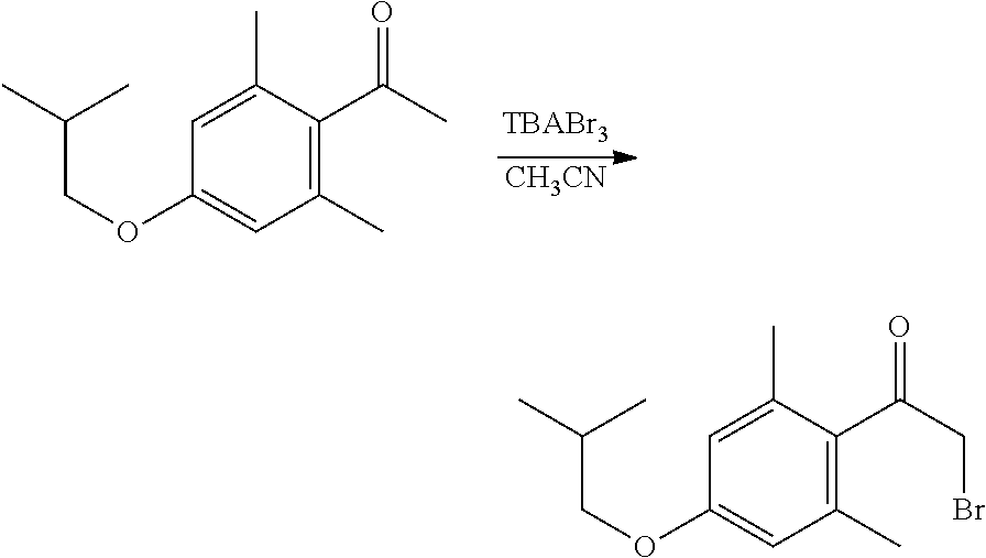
C1(C)=C(C(C)=O)C(C)=CC(OCC(C)C)=C1.[CH3CN].C1(C)=C(C(CBr)=O)C(C)=CC(OCC(C)C)=C1
